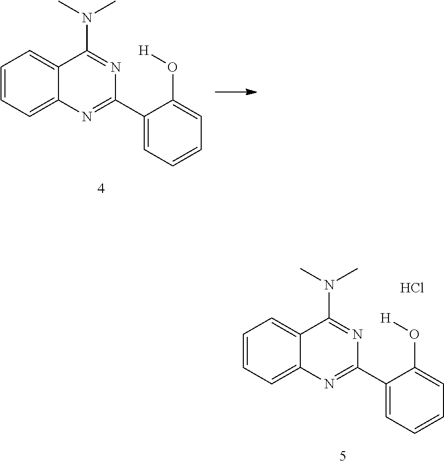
C1=CC=C2C(=C1)C(N(C)C)=NC(C1=CC=CC=C1O[H])=N2.C1=CC=C2C(=C1)C(N(C)C)=NC(C1=CC=CC=C1O[H])=N2.Cl
